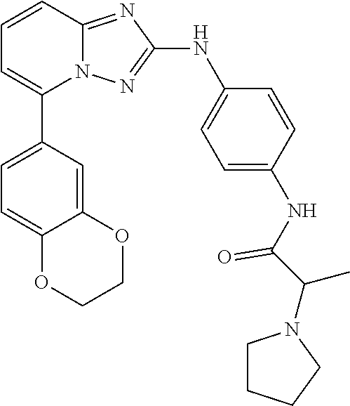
C1=CC2=NC(NC3=CC=C(NC(C(C)N4CCCC4)=O)C=C3)=NN2C(C2=CC=C3C(=C2)OCCO3)=C1
